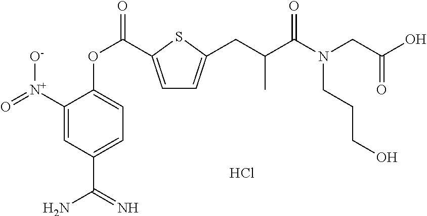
C1=C(C(OC2=CC=C(C(N)=N)C=C2[N+](=O)[O-])=O)SC(CC(C(N(CC(O)=O)CCCO)=O)C)=C1.Cl
